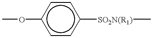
c1cc([SO2N(R1)]C)ccc1OC
